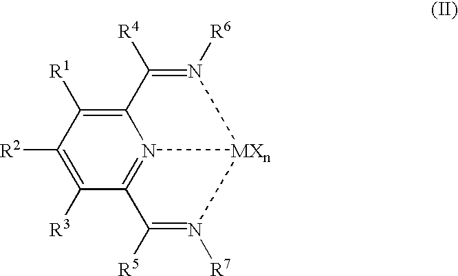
C12=C([R1])C([R2])=C([R3])C3=N1[MXn](N([R7])=C3[R5])N([R6])=C2[R4]
